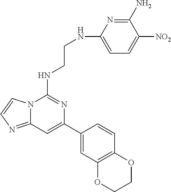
C12=NC=CN1C(NCCNC1=CC=C([NO2])C(N)=N1)=NC(C1=CC3=C(C=C1)OCCO3)=C2
